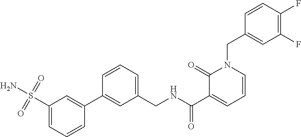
C1(S(N)(=O)=O)=CC=CC(C2=CC(CNC(C3=CC=CN(CC4=CC(F)=C(F)C=C4)C3=O)=O)=CC=C2)=C1
